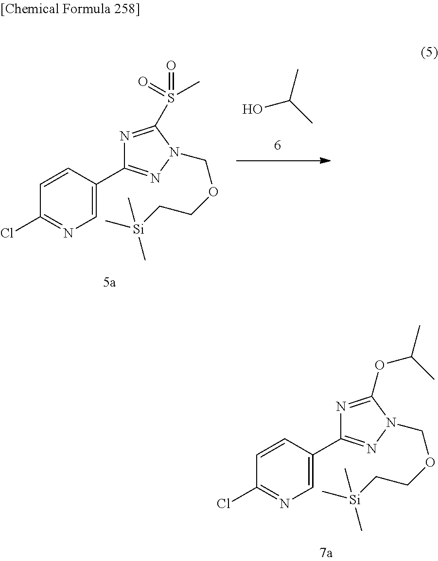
C1(Cl)=NC=C(C2=NN(COCC[Si](C)(C)C)C(OC(C)C)=N2)C=C1.OC(C)C.C1(Cl)=NC=C(C2=NN(COCC[Si](C)(C)C)C(S(=O)(C)=O)=N2)C=C1
